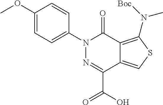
C1(OC)=CC=C(N2N=C(C(O)=O)C3=CSC(N([Boc])C)=C3C2=O)C=C1
